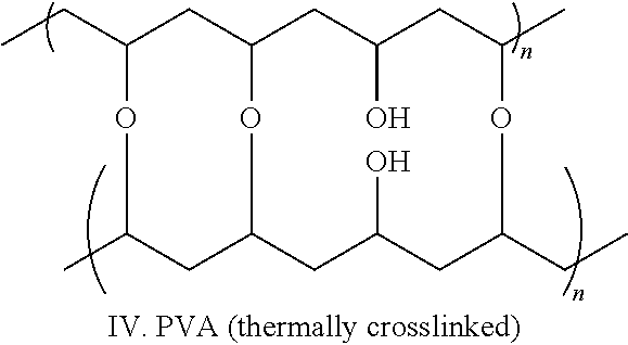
CC1CC(O)CC2CC(CC)OC(C)CC(O2)CC(O)CC(CC)O1
